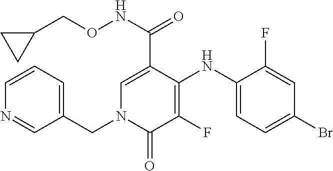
C1(NC2=C(F)C(=O)N(CC3=CC=CN=C3)C=C2C(NOCC2CC2)=O)=CC=C(Br)C=C1F
